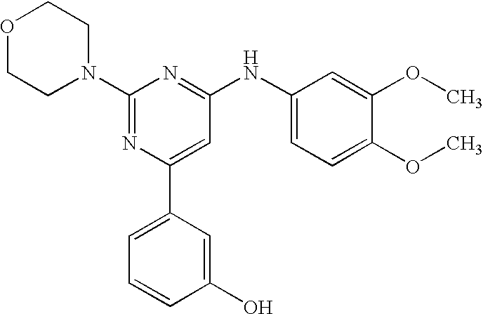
C1(N2CCOCC2)=NC(C2=CC=CC(O)=C2)=CC(NC2=CC=C(OC)C(OC)=C2)=N1
